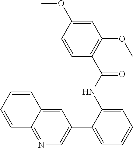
C1(C2=CC=CC=C2NC(C2=C(OC)C=C(OC)C=C2)=O)=CN=C2C(=C1)C=CC=C2
